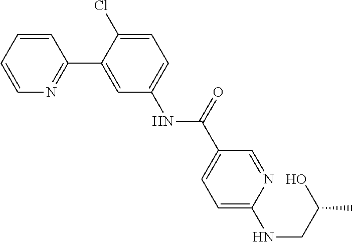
C1=CC=CN=C1C1=CC(NC(C2=CC=C(NCC(C)O)N=C2)=O)=CC=C1Cl
